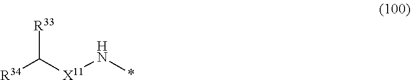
[R34]C([X11]N*)[R33]
